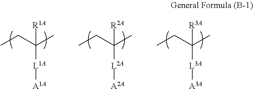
[L1A]([A1A])C(C)(CC)[R1A].[L2A]([A2A])C(C)(CC)[R2A].[L3A]([A3A])C(C)(CC)[R3A]
